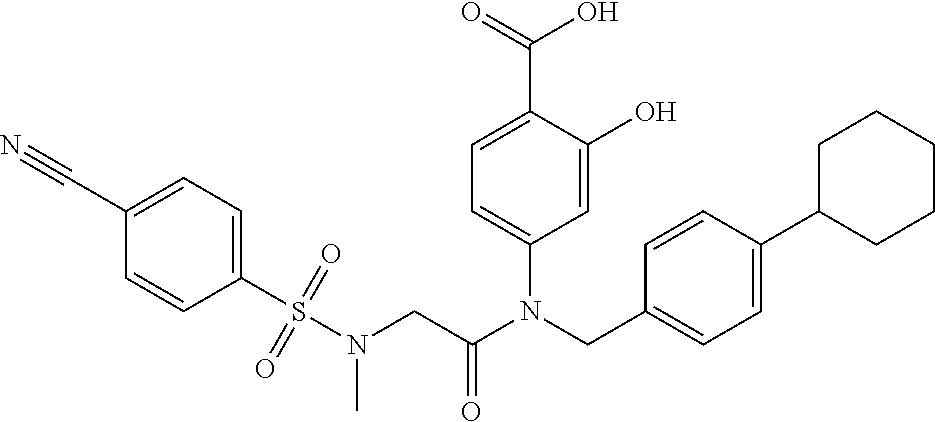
C1=C(O)C(C(=O)O)=CC=C1N(CC1=CC=C(C2CCCCC2)C=C1)C(CN(S(C1=CC=C(C#N)C=C1)(=O)=O)C)=O
